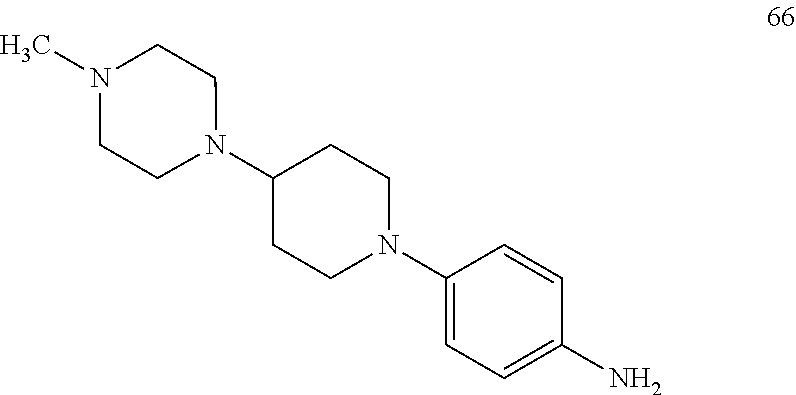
C1(N2CCN(C)CC2)CCN(C2=CC=C(N)C=C2)CC1
